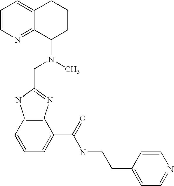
C1=CN=C2C(=C1)CCCC2N(C)CC1=NC2=C(N1)C=CC=C2C(NCCC1=CC=NC=C1)=O
